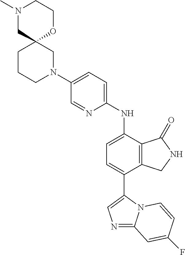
C1(N2CC3(CCC2)OCCN(C)C3)=CC=C(NC2=CC=C(C3=CN=C4N3C=CC(F)=C4)C3=C2C(=O)NC3)N=C1
